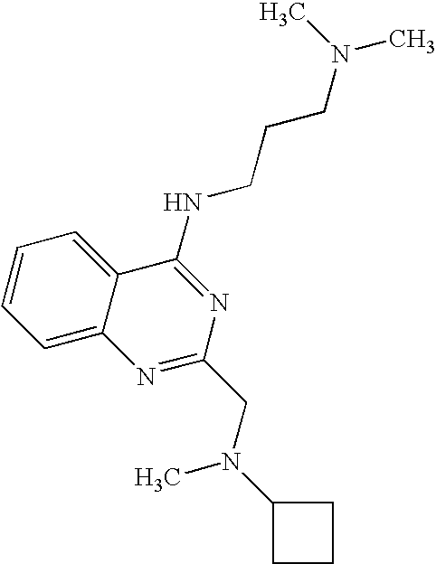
C1=C2C(=CC=C1)C(NCCCN(C)C)=NC(CN(C1CCC1)C)=N2
